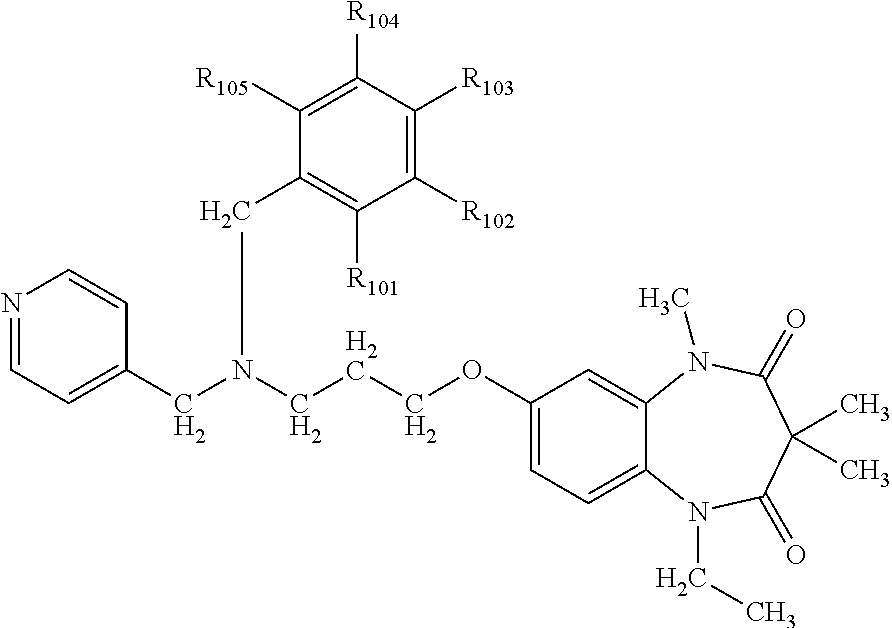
C1(CN(CCCOC2=CC=C3C(=C2)N(C)C(=O)C(C)(C)C(=O)N3CC)CC2=C([R101])C([R102])=C([R103])C([R104])=C2[R105])=CC=NC=C1
